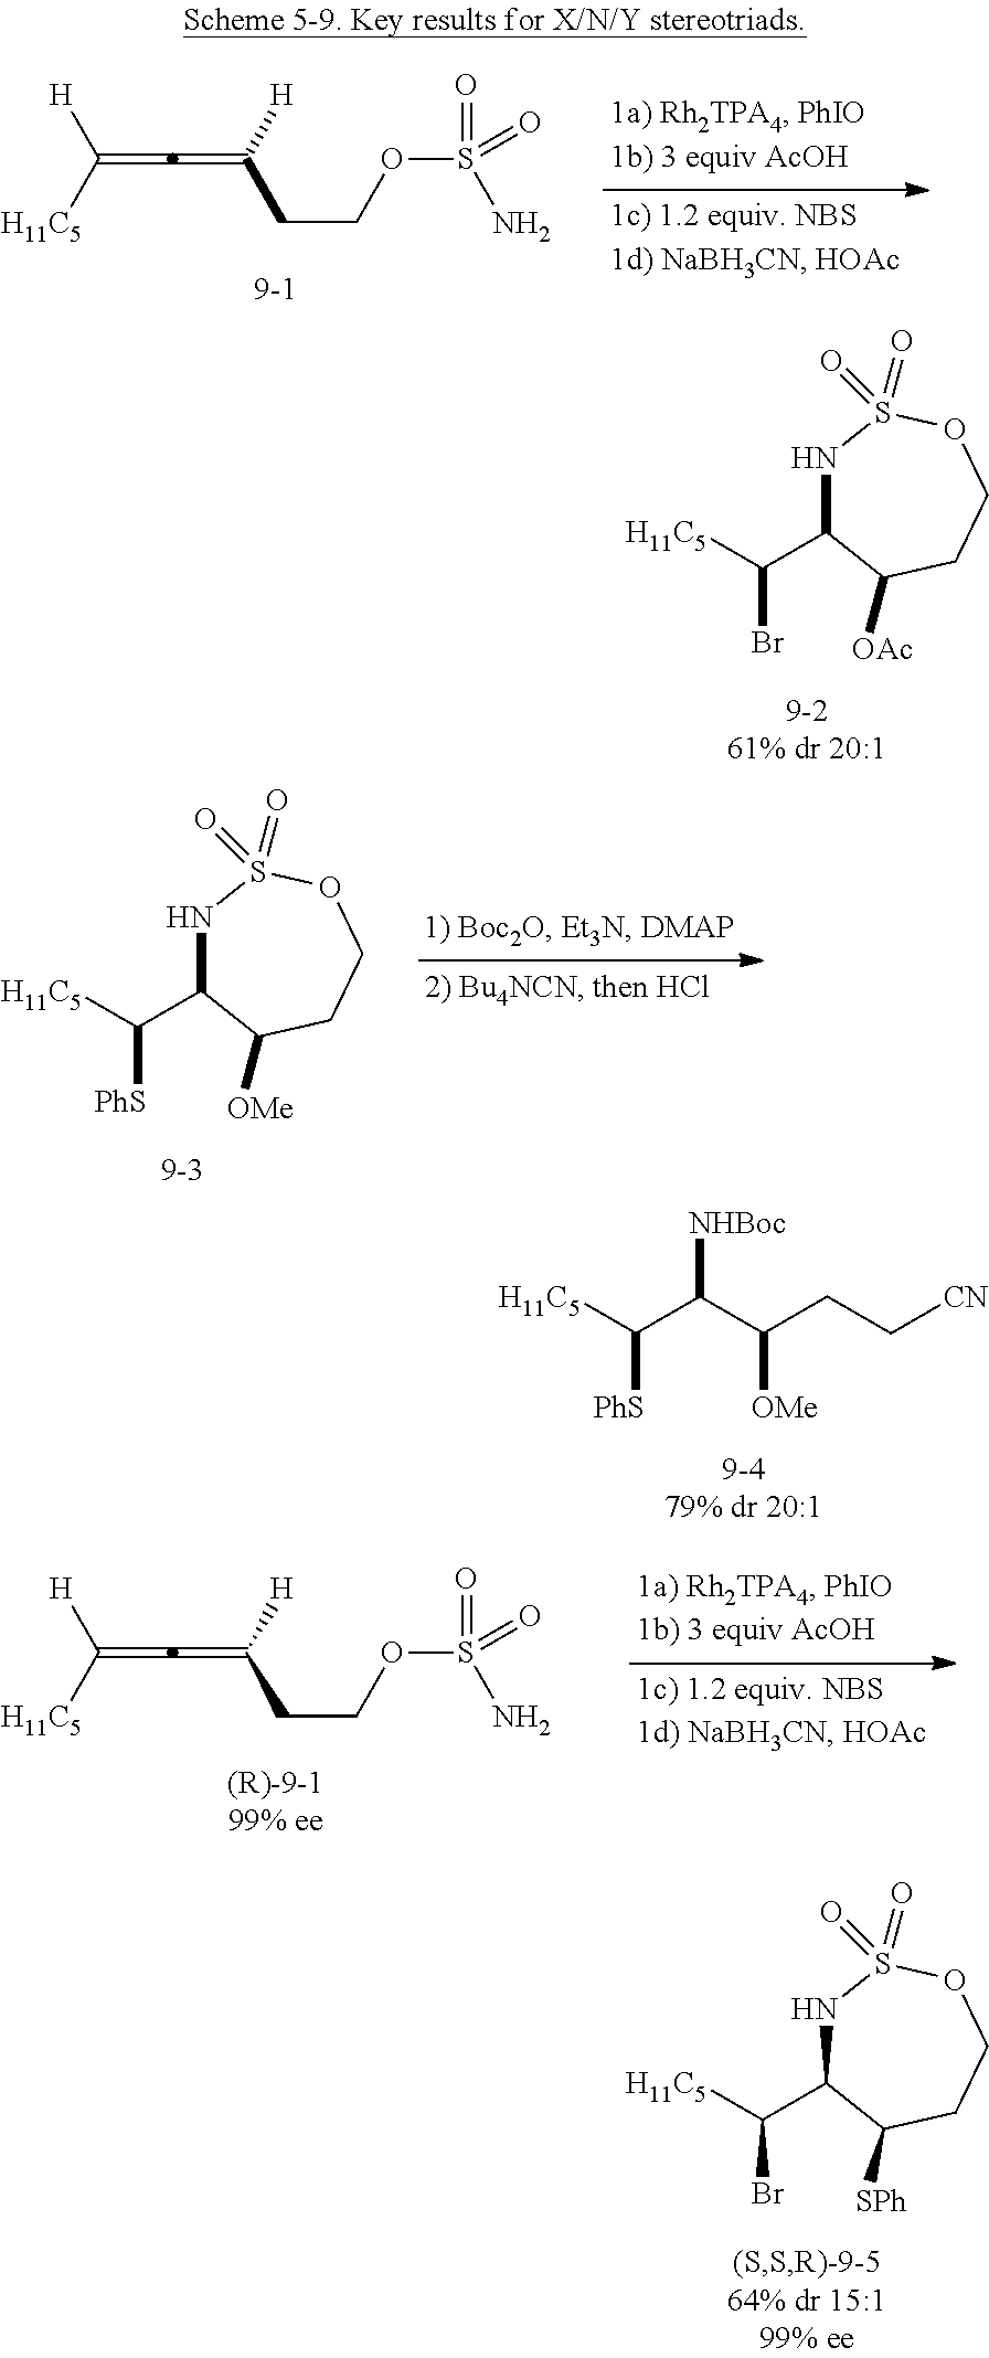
N1C(C([H11C5])Br)C([OAc])CCOS1(=O)=O.[H11C5]C(C(C(CC[CN])[OMe])[NHBoc])[PhS].N1C(C([H11C5])Br)C([SPh])CCOS1(=O)=O.[H]C([H11C5])=C=C(CCOS(N)(=O)=O)[H].N1C(C([H11C5])[PhS])C([OMe])CCOS1(=O)=O.[H]C([H11C5])=C=C(CCOS(N)(=O)=O)[H]
